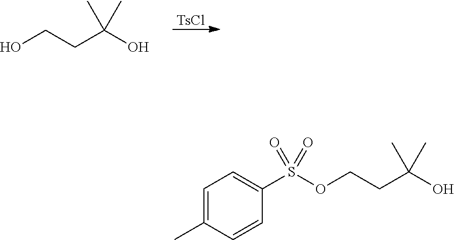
[TsCl].OCCC(O)(C)C.C1=C(C)C=CC(S(OCCC(O)(C)C)(=O)=O)=C1
